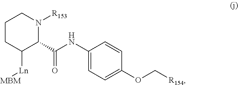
C1([Ln][MBM])C(C(NC2=CC=C(OC[R154])C=C2)=O)N([R153])CCC1
